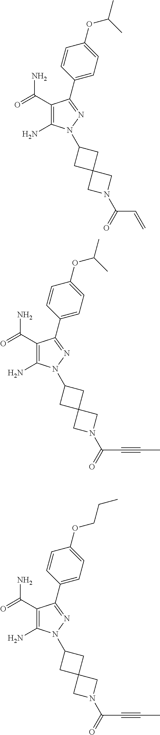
C1(C(=O)N)=C(N)N(C2CC3(C2)CN(C(C=C)=O)C3)N=C1C1=CC=C(OC(C)C)C=C1.C1(C(=O)N)=C(N)N(C2CC3(C2)CN(C(C#CC)=O)C3)N=C1C1=CC=C(OC(C)C)C=C1.C1(C(=O)N)=C(N)N(C2CC3(C2)CN(C(C#CC)=O)C3)N=C1C1=CC=C(OCCC)C=C1
